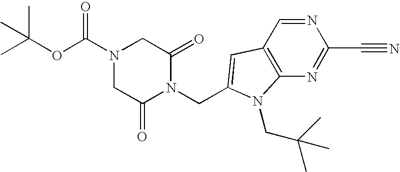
CC(OC(N1CC(=O)N(CC2=CC3=C(N=C(C#N)N=C3)N2CC(C)(C)C)C(=O)C1)=O)(C)C
